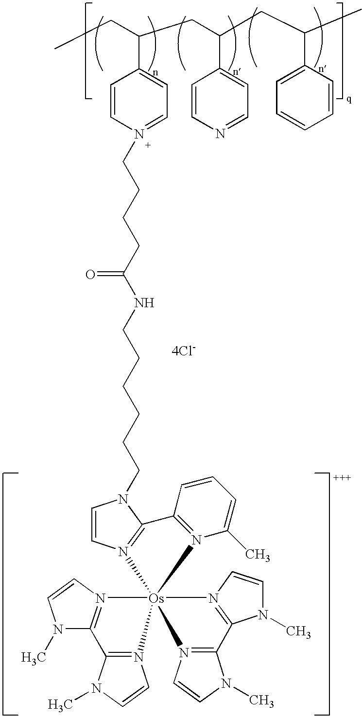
C(C(CC(C1=CC=CC=C1)C)C1=CC=NC=C1)C(CC)C1=CC=N(CCCCC(NCCCCCCN2C=CN3=C2C2=N(C(C)=CC=C2)[Os]324(N3=C(N(C)C=C3)C3=N2C=CN3C)N2=C(N(C)C=C2)C2=N4C=CN2C)=O)C=C1.[4Cl-]
